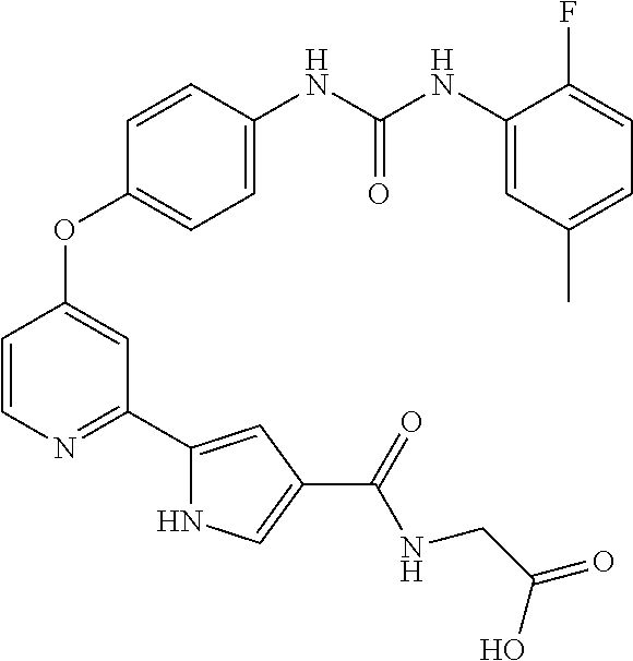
C1=CN=C(C2=CC(C(=O)NCC(=O)O)=CN2)C=C1OC1=CC=C(NC(NC2=CC(C)=CC=C2F)=O)C=C1
